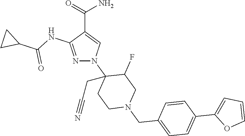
C(C1=CN(C2(CC#N)CCN(CC3=CC=C(C4=CC=CO4)C=C3)CC2F)N=C1NC(C1CC1)=O)(=O)N
